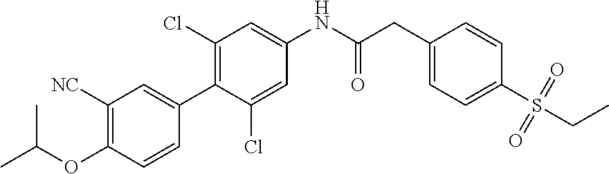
C1(OC(C)C)=C([NC])C=C(C2=C(Cl)C=C(NC(CC3=CC=C(S(=O)(=O)CC)C=C3)=O)C=C2Cl)C=C1
